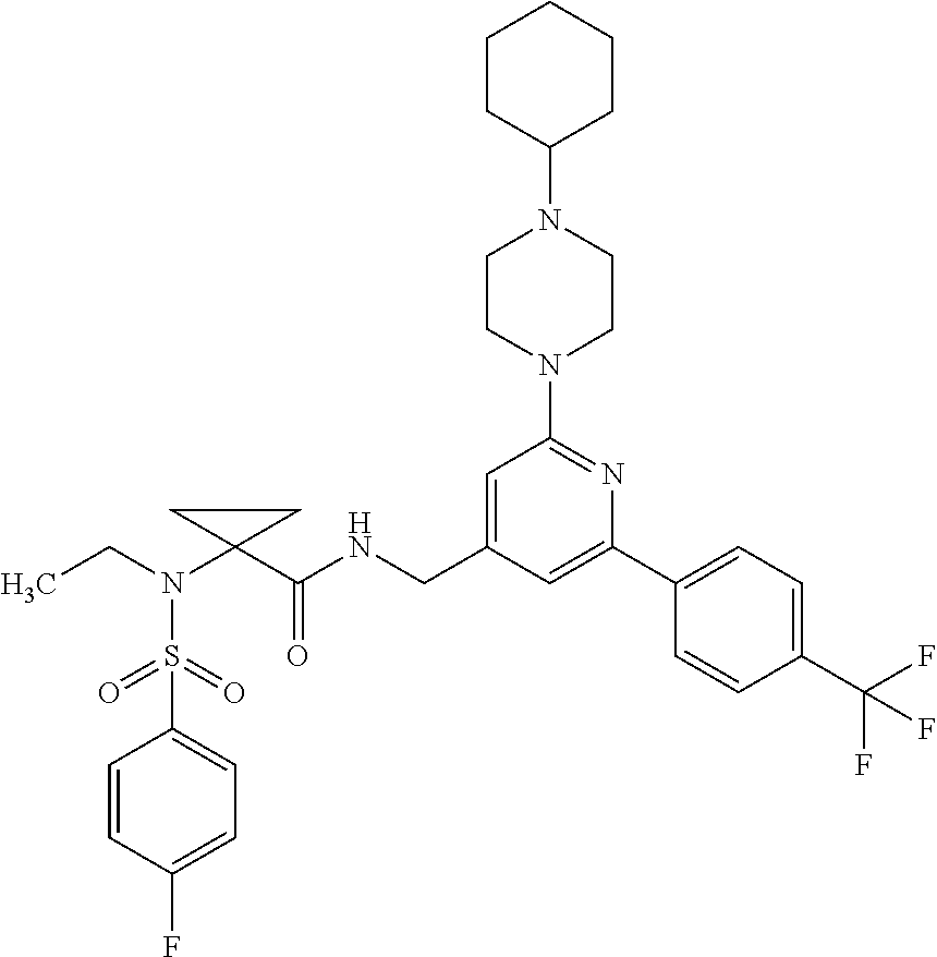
C1(S(N(CC)C2(C(=O)NCC3=CC(N4CCN(C5CCCCC5)CC4)=NC(C4=CC=C(C(F)(F)F)C=C4)=C3)CC2)(=O)=O)=CC=C(F)C=C1
